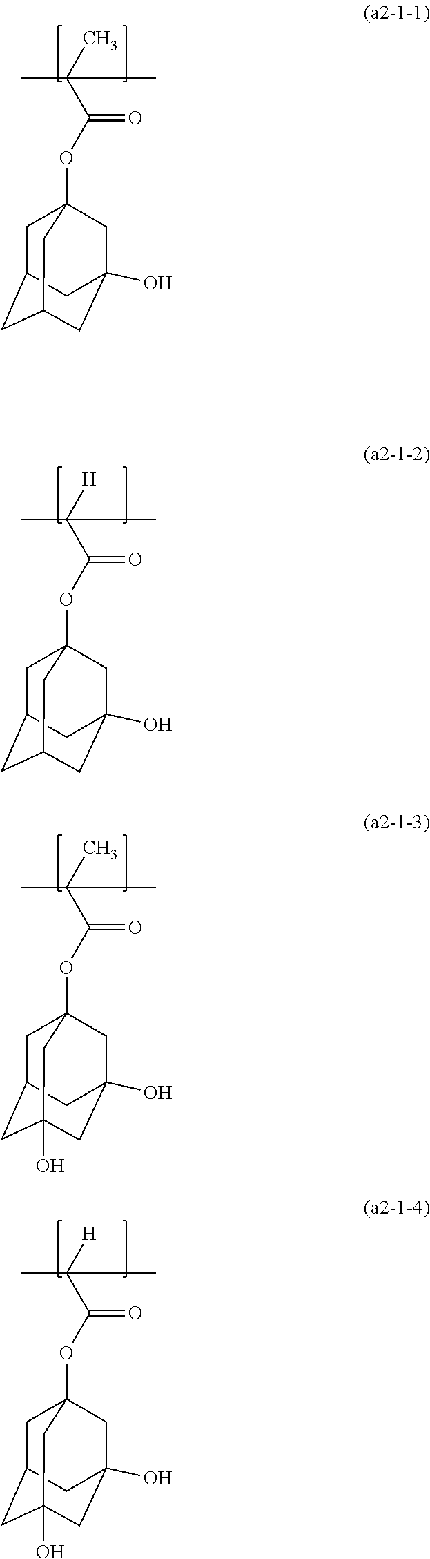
CC(C)(C(OC12CC3CC(CC(O)(C1)C3)C2)=O)C.CC([H])(C(OC12CC3CC(CC(O)(C1)C3)C2)=O)C.CC(C)(C(OC12CC3CC(O)(CC(O)(C1)C3)C2)=O)C.CC([H])(C(OC12CC3CC(O)(CC(O)(C1)C3)C2)=O)C
